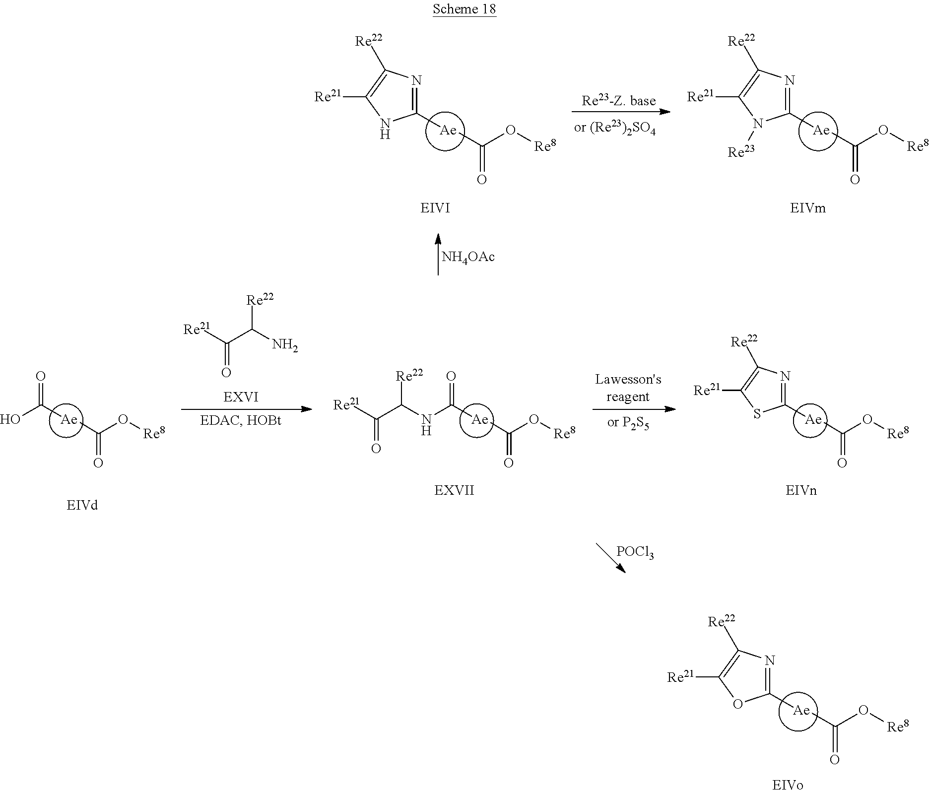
[Re8]OC([Ae]C1=NC([Re22])=C([Re21])O1)=O.[Re8]OC([Ae]C1=NC([Re22])=C([Re21])N1)=O.[Re8]OC([Ae]C1=NC([Re22])=C([Re21])N1[Re23])=O.[NH4OAc].[Re8]OC([Ae]C(O)=O)=O.[Re8]OC([Ae]C(=O)NC(C(=O)[Re21])[Re22])=O.[Re8]OC([Ae]C1=NC([Re22])=C([Re21])S1)=O.C(=O)(C(N)[Re22])[Re21].[POCl3]
